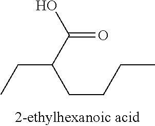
C(C(C(O)=O)CCCC)C
